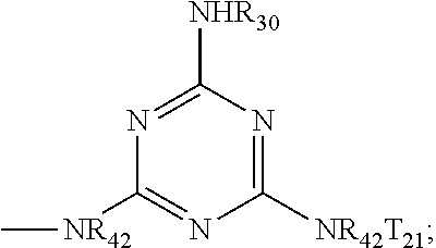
C1([NR42T21])=NC([NHR30])=NC([NR42]C)=N1
